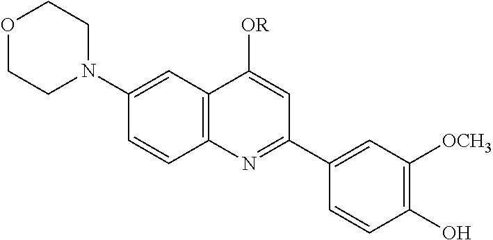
C12=C(C=C(N3CCOCC3)C=C1)C([OR])=CC(C1=CC([OCH3])=C(O)C=C1)=N2
